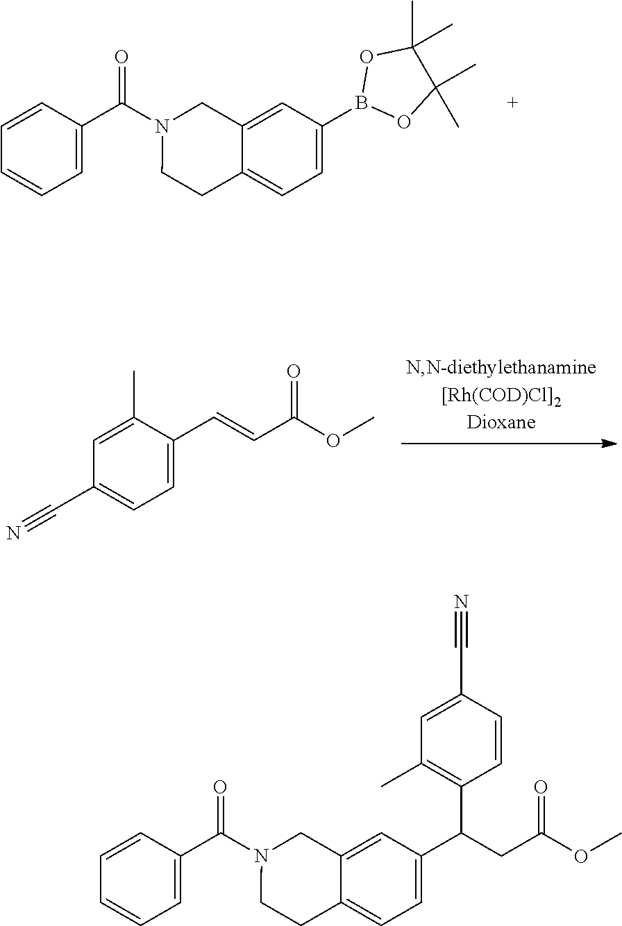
C1(C)=CC(C#N)=CC=C1C=CC(OC)=O.C1=C(C(N2CCC3=CC=C(B4OC(C)(C)C(C)(C)O4)C=C3C2)=O)C=CC=C1.C1=C(C(N2CCC3=CC=C(C(CC(OC)=O)C4=C(C)C=C(C#N)C=C4)C=C3C2)=O)C=CC=C1
